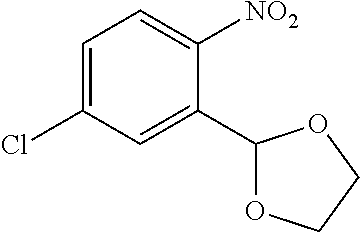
C1=C(Cl)C=C(C2OCCO2)C([NO2])=C1
